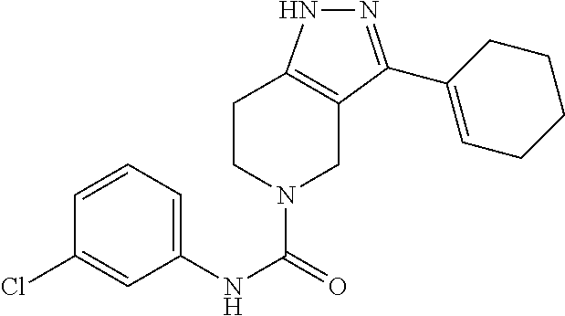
C1CN(C(NC2=CC=CC(Cl)=C2)=O)CC2=C1NN=C2C1=CCCCC1
